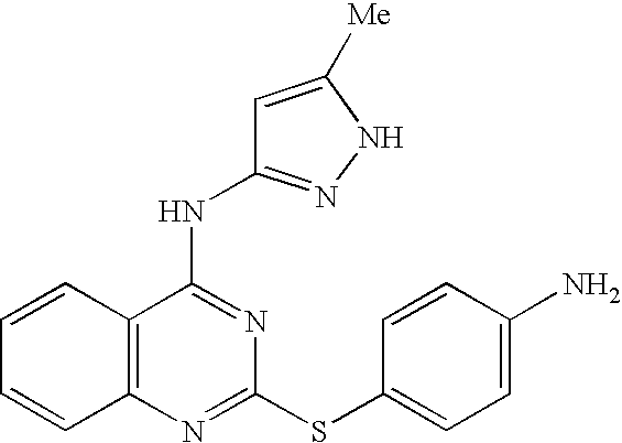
C1=CC2=C(C=C1)N=C(SC1=CC=C(N)C=C1)N=C2NC1=NNC([Me])=C1
